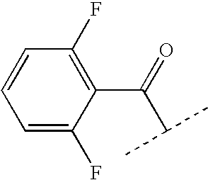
C1=C(F)C(C(=O)C(C)C)=C(F)C=C1
